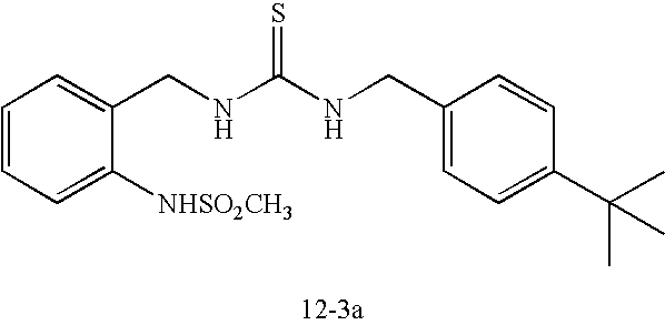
C1=CC=C([NHSO2CH3])C(CNC(NCC2=CC=C(C(C)(C)C)C=C2)=S)=C1
